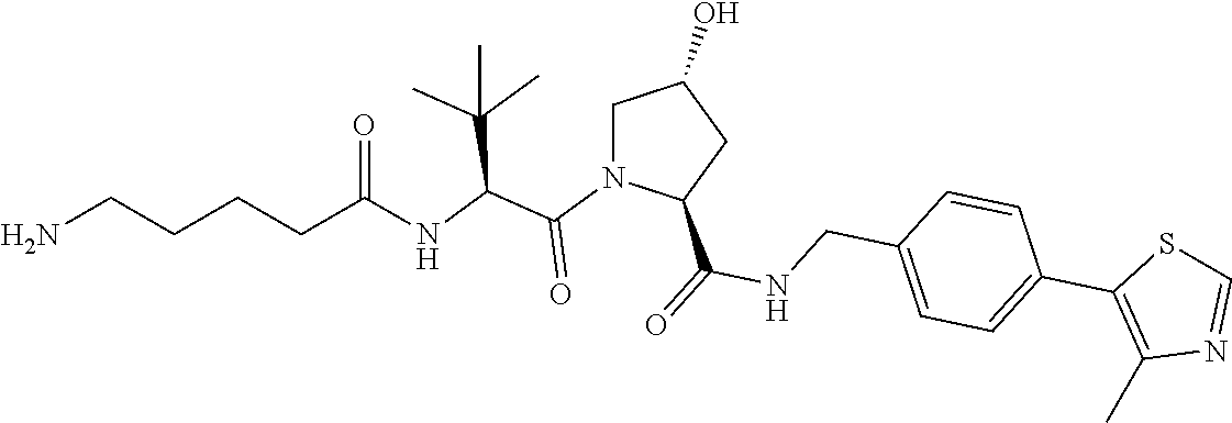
C1N(C(C(NC(CCCCN)=O)C(C)(C)C)=O)C(C(=O)NCC2=CC=C(C3=C(C)N=CS3)C=C2)CC1O
